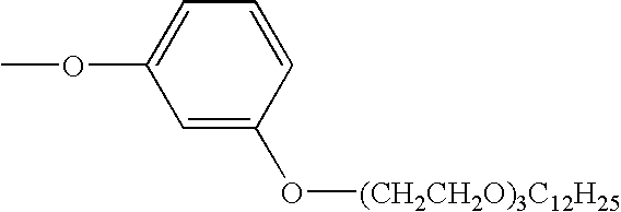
C1=C(O[(CH2CH2O)3C12H25])C=CC=C1OC
